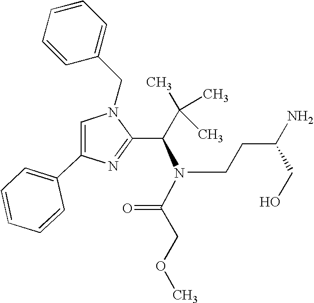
C1=C(C2=CC=CC=C2)N=C(C(C(C)(C)C)N(C(COC)=O)CCC(N)CO)N1CC1=CC=CC=C1
